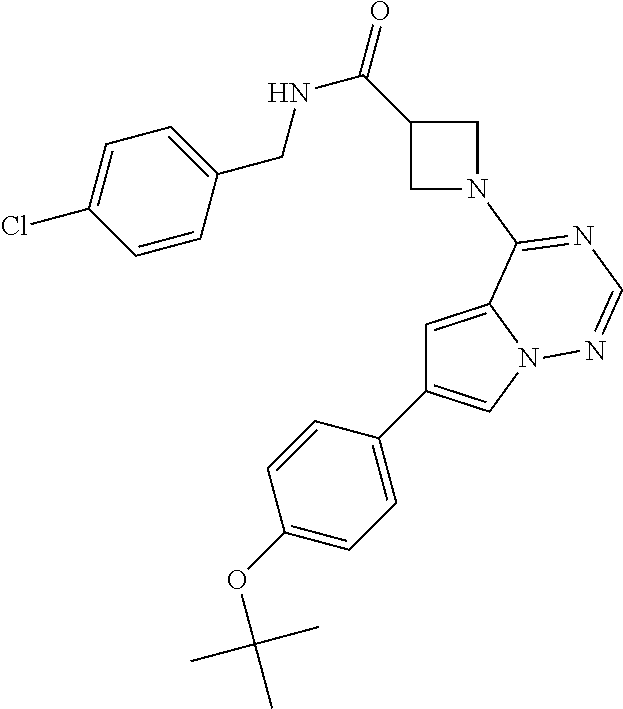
C1=C2N(C=C1C1=CC=C(OC(C)(C)C)C=C1)N=CN=C2N1CC(C(=O)NCC2=CC=C(Cl)C=C2)C1
